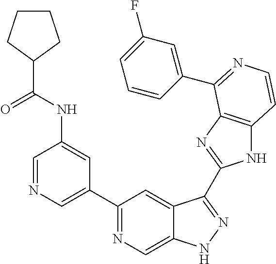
C1=NC=C(C2=NC=C3C(=C2)C(C2=NC4=C(N2)C=CN=C4C2=CC(F)=CC=C2)=NN3)C=C1NC(C1CCCC1)=O
